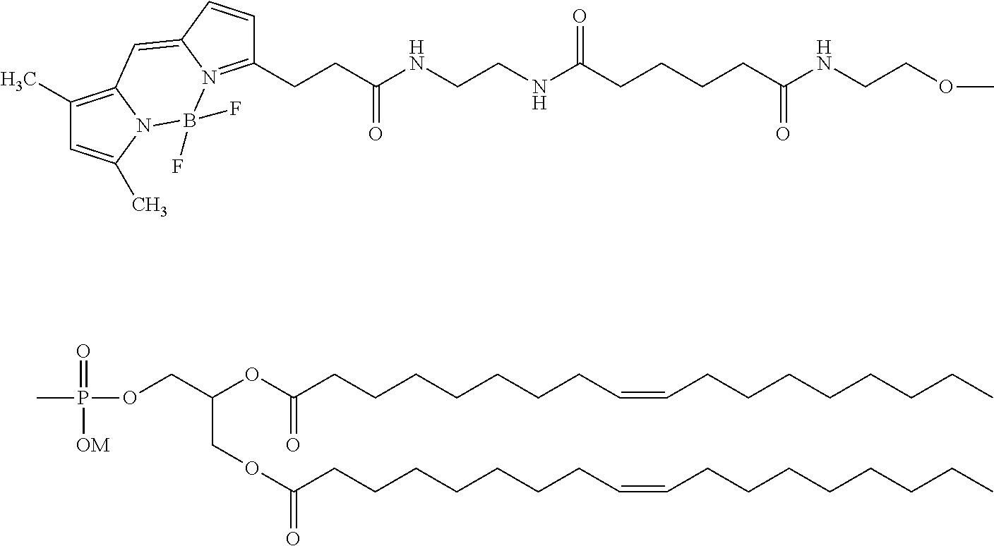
CP(=O)([OM])OCC(COC(CCCCCCCC=CCCCCCCCC)=O)OC(CCCCCCCC=CCCCCCCCC)=O.C1(CCC(NCCNC(CCCCC(NCCOC)=O)=O)=O)=N2C(=CC3=C(C)C=C(C)N3B2(F)F)C=C1
